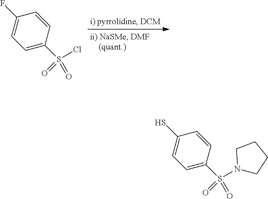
C1=CC(S(Cl)(=O)=O)=CC=C1F.C1=CC(S(N2CCCC2)(=O)=O)=CC=C1S
